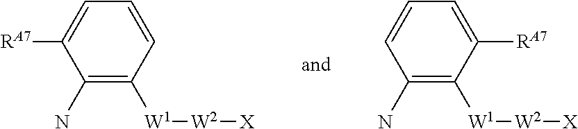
C1([RA7])=CC=CC([W1][W2][X])=C1N.C1=CC=C([RA7])C([W1][W2][X])=C1N
